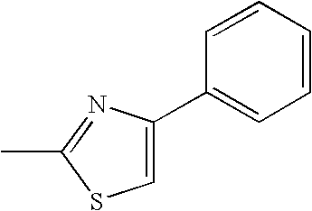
C1=C(C2=CC=CC=C2)N=C(C)S1
